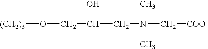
[(CH2)3]OCC(O)CN(C)(C)C[COO-]
